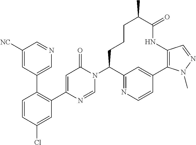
C1(C2=C(C3=CC(=O)N(C4C5=NC=CC(=C5)C5=C(C=NN5C)NC(=O)C(C)CCC4)C=N3)C=C(Cl)C=C2)=CN=CC([NC])=C1
